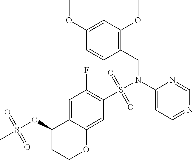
C1=C2C(=CC(S(N(C3=CC=NC=N3)CC3=C(OC)C=C(OC)C=C3)(=O)=O)=C1F)OCCC2OS(C)(=O)=O
